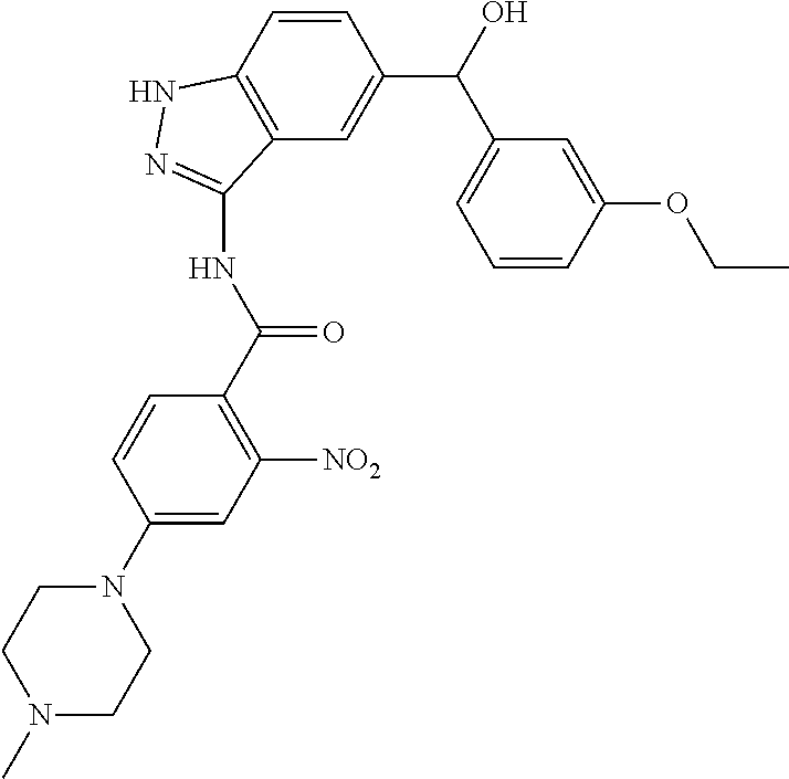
C1=CC(N2CCN(C)CC2)=CC([NO2])=C1C(NC1=NNC2=C1C=C(C(C1=CC=CC(OCC)=C1)O)C=C2)=O
